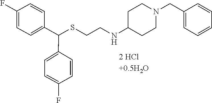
S(CCNC1CCN(CC2=CC=CC=C2)CC1)C(C1=CC=C(F)C=C1)C1=CC=C(F)C=C1
